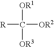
[R]C([OR1])([OR2])[OR3]
